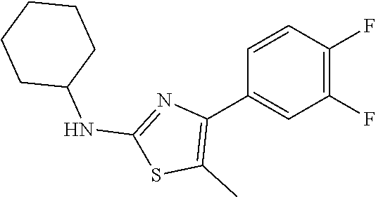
C1(F)=C(F)C=CC(C2=C(C)SC(NC3CCCCC3)=N2)=C1
